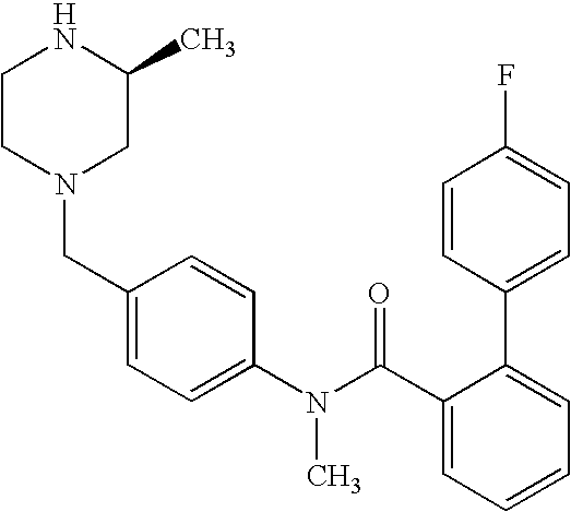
N1CCN(CC2=CC=C(N(C(C3=CC=CC=C3C3=CC=C(F)C=C3)=O)C)C=C2)CC1C
